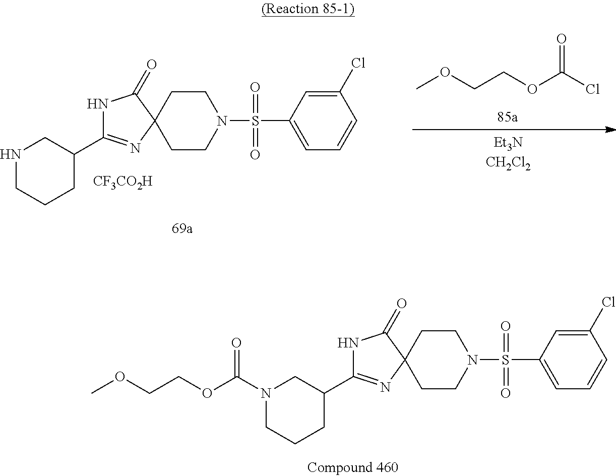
N1C(C2CNCCC2)=NC2(C1=O)CCN(S(=O)(=O)C1=CC=CC(Cl)=C1)CC2.[CF3CO2H].COCCOC(Cl)=O.N1C(C2CN(C(OCCOC)=O)CCC2)=NC2(C1=O)CCN(S(=O)(=O)C1=CC=CC(Cl)=C1)CC2
